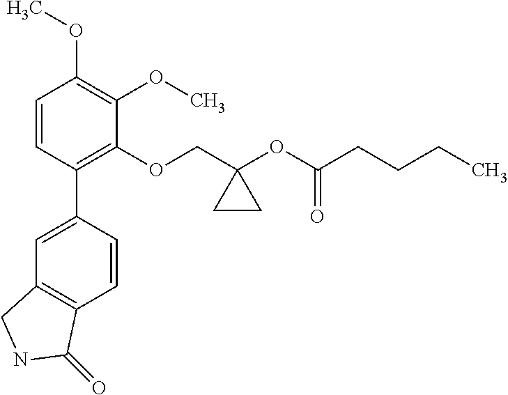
C1=CC(C2=CC3=C(C=C2)C(=O)NC3)=C(OCC2(OC(CCCC)=O)CC2)C(OC)=C1OC
